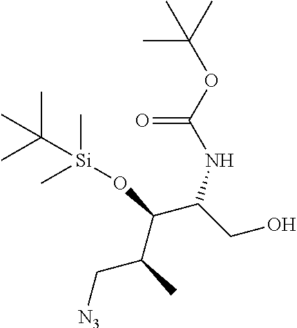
N(C(C(O[Si](C)(C)C(C)(C)C)C(C)C[N3])CO)C(OC(C)(C)C)=O
